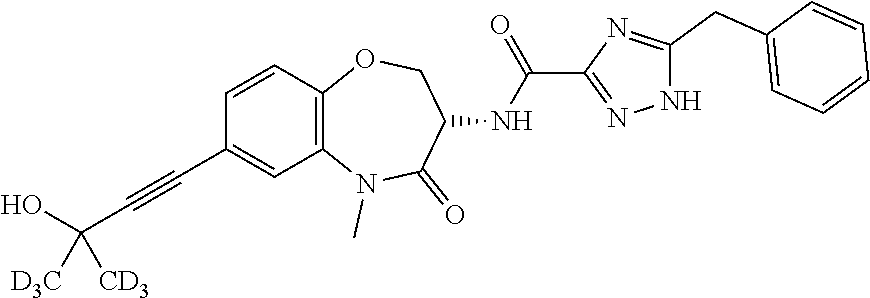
C1=C(C#CC(O)([D3C])[CD3])C=CC2=C1N(C)C(=O)C(NC(C1=NNC(CC3=CC=CC=C3)=N1)=O)CO2
